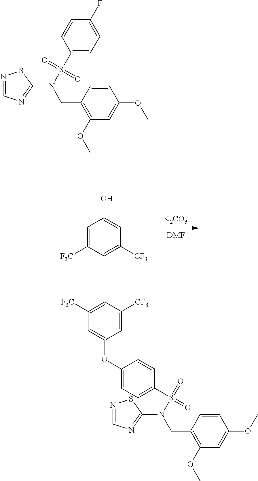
N1=CN=C(N(S(C2=CC=C(F)C=C2)(=O)=O)CC2=C(OC)C=C(OC)C=C2)S1.[DMF].[K2CO3].C1=C([F3C])C=C([CF3])C=C1O.N1=CN=C(N(S(=O)(=O)C2=CC=C(OC3=CC([F3C])=CC([CF3])=C3)C=C2)CC2=C(OC)C=C(OC)C=C2)S1
